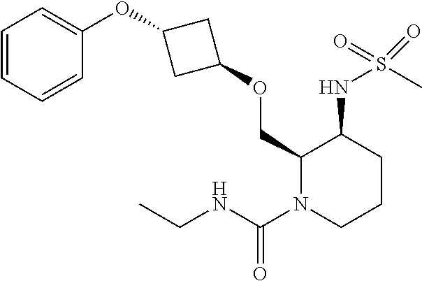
C1(COC2CC(OC3=CC=CC=C3)C2)N(C(NCC)=O)CCCC1NS(C)(=O)=O
